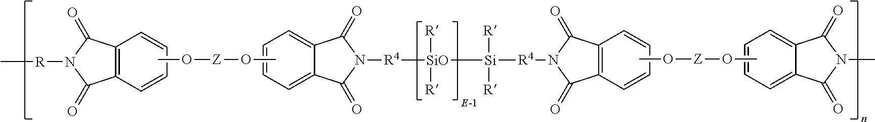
C12=C(C=CC=C1)C(=O)N([R]C)C2=O.CO[Z]OC.C1=CC=C2C(=C1)C(=O)N([R4][SiO]([R])([R])[Si]([R])([R])[R4]N1C(=O)C3=C(C=CC=C3)C1=O)C2=O.CO[Z]OC.C1=CC=C2C(=C1)C(=O)N(C)C2=O
